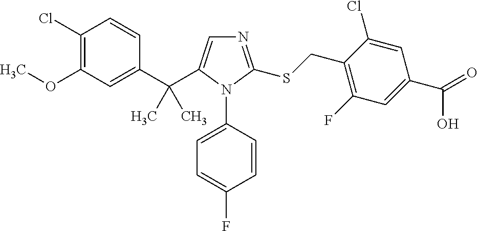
C1(Cl)=C(OC)C=C(C(C2=CN=C(SCC3=C(F)C=C(C(=O)O)C=C3Cl)N2C2=CC=C(F)C=C2)(C)C)C=C1
